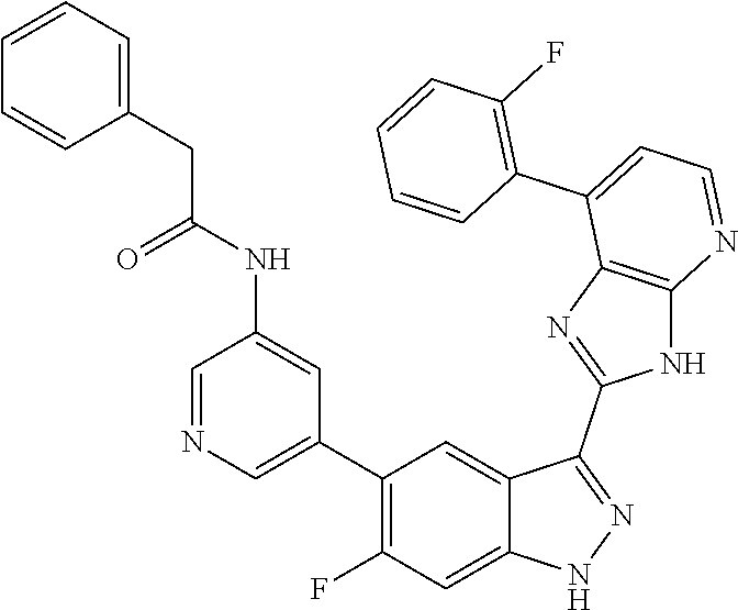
C1=NC=C(C2=C(F)C=C3C(=C2)C(C2=NC4=C(N2)N=CC=C4C2=C(F)C=CC=C2)=NN3)C=C1NC(CC1=CC=CC=C1)=O
